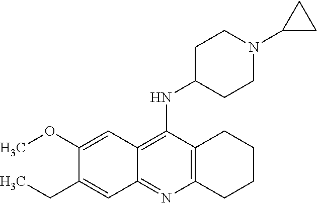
C12=C(C(NC3CCN(C4CC4)CC3)=C3C(=N1)C=C(CC)C(OC)=C3)CCCC2
